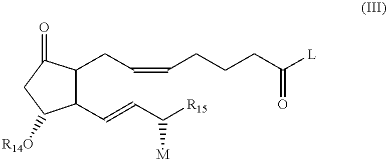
C1(C=CC([R15])[M])C(CC=CCCCC([L])=O)C(=O)CC1[R14O]
